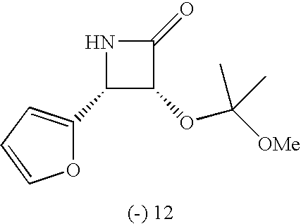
C1(=O)NC(C2=CC=CO2)C1OC([OMe])(C)C
